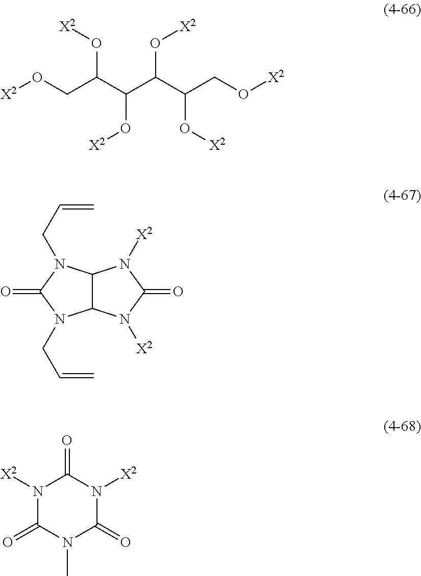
O(CC(C(C(C(CO[X2])O[X2])O[X2])O[X2])O[X2])[X2].C12C(N([X2])C(=O)N1[X2])N(CC=C)C(=O)N2CC=C.N1([X2])C(=O)N(C)C(=O)N([X2])C1=O
